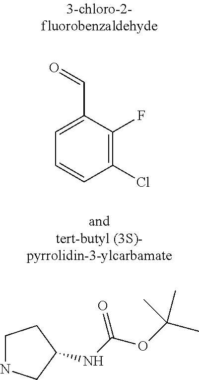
C1=C(C=O)C(F)=C(Cl)C=C1.C1NCC(NC(OC(C)(C)C)=O)C1
